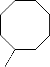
C1(C)CCCCCCC1
